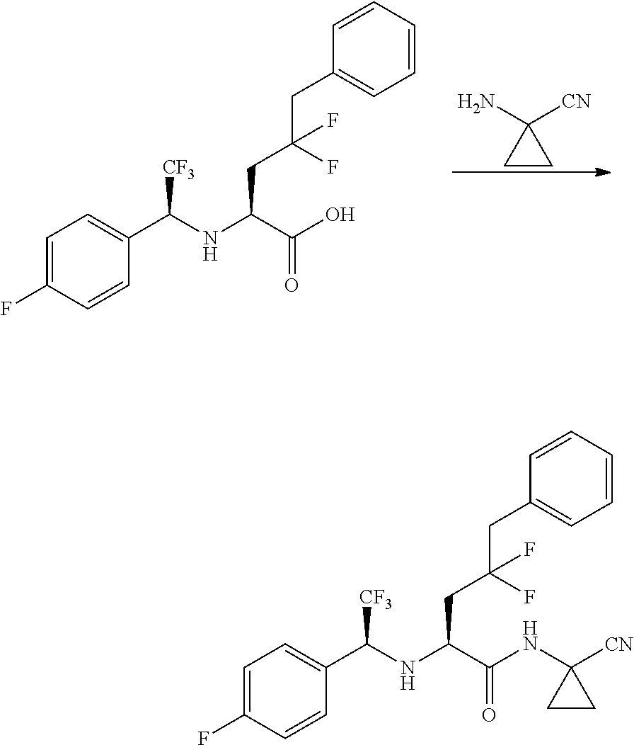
C1CC1([CN])N.N(C(C(O)=O)CC(CC1=CC=CC=C1)(F)F)C(C1=CC=C(F)C=C1)[CF3].N(C(C(NC1([CN])CC1)=O)CC(CC1=CC=CC=C1)(F)F)C(C1=CC=C(F)C=C1)[CF3]
